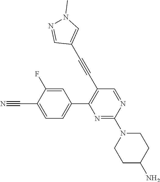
C1(C2=C(C#CC3=CN(C)N=C3)C=NC(N3CCC(N)CC3)=N2)=CC=C(C#N)C(F)=C1
